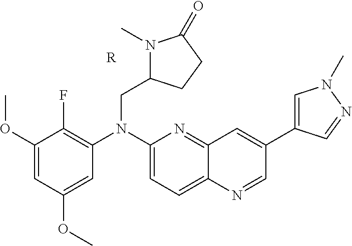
C1(N(CC2N(C)C(=O)CC2)C2=C(F)C(OC)=CC(OC)=C2)=CC=C2C(=N1)C=C(C1=CN(C)N=C1)C=N2.[R]
